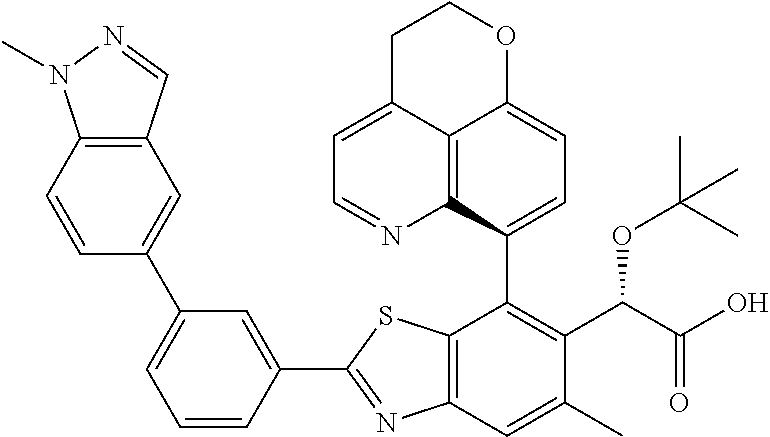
C1(C2=NC3=C(S2)C(C2=CC=C4C5=C2N=CC=C5CCO4)=C(C(C(O)=O)OC(C)(C)C)C(C)=C3)=CC(C2=CC3=C(C=C2)N(C)N=C3)=CC=C1
